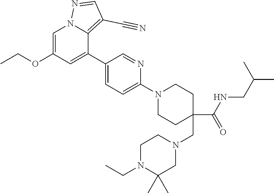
C1=C(OCC)C=C(C2=CC=C(N3CCC(C(NCC(C)C)=O)(CN4CCN(CC)C(C)(C)C4)CC3)N=C2)C2=C(C#N)C=NN12
